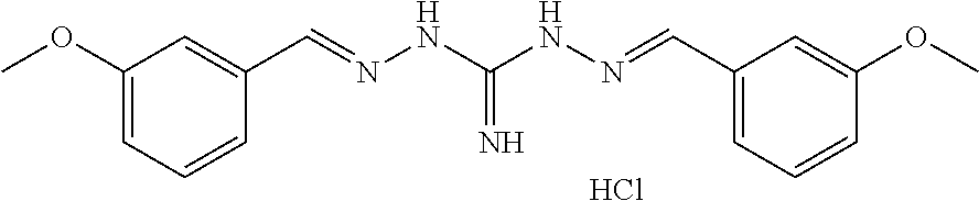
C1(OC)=CC=CC(C=NNC(NN=CC2=CC=CC(OC)=C2)=N)=C1.Cl
